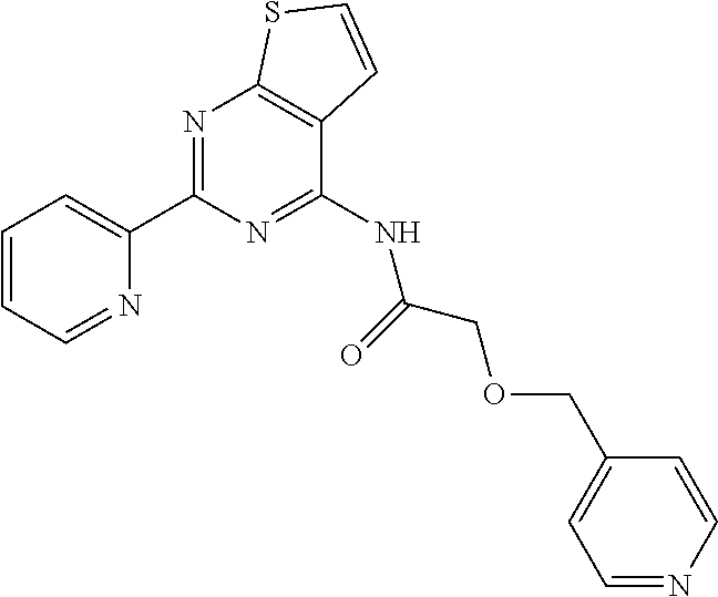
C1(C2=NC3=C(C(NC(COCC4=CC=NC=C4)=O)=N2)C=CS3)=CC=CC=N1
